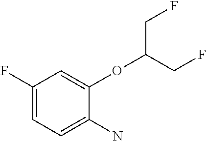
C1(F)=CC=C(N)C(OC(CF)CF)=C1
